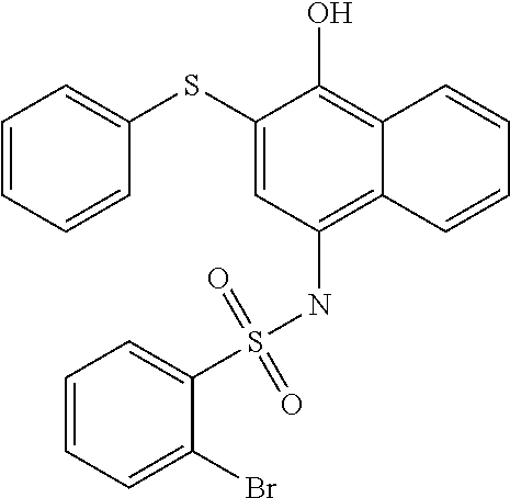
C1=CC=CC(SC2=CC(NS(C3=CC=CC=C3Br)(=O)=O)=C3C(=C2O)C=CC=C3)=C1
